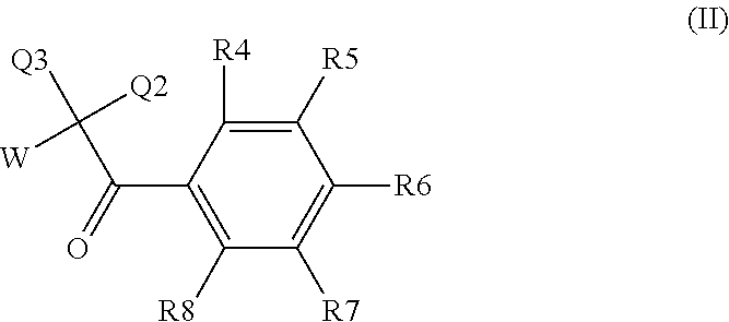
C(C(C1=C([R8])C([R7])=C([R6])C([R5])=C1[R4])=O)([Q3])([W])[Q2]
